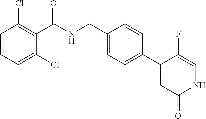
C1=CC=C(Cl)C(C(NCC2=CC=C(C3=CC(=O)NC=C3F)C=C2)=O)=C1Cl
